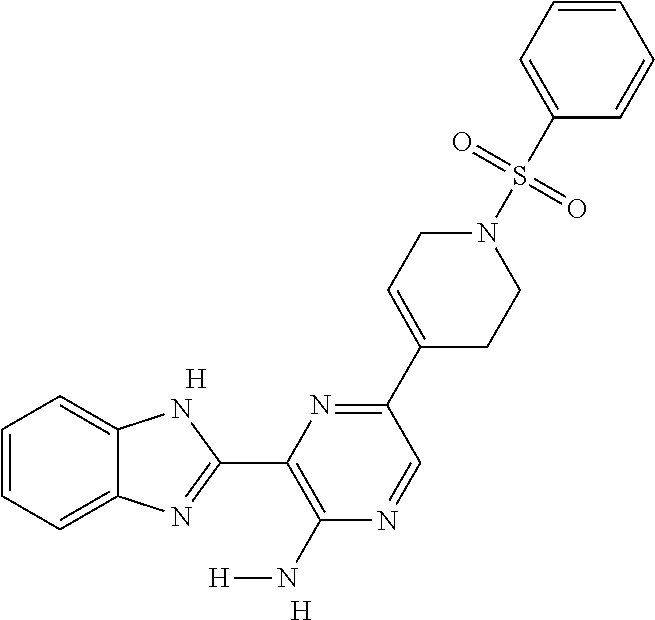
C1=CC=C2C(=C1)NC(C1=C(N[H])N=CC(C3=CCN(S(C4=CC=CC=C4)(=O)=O)CC3)=N1)=N2.[H].[H]
